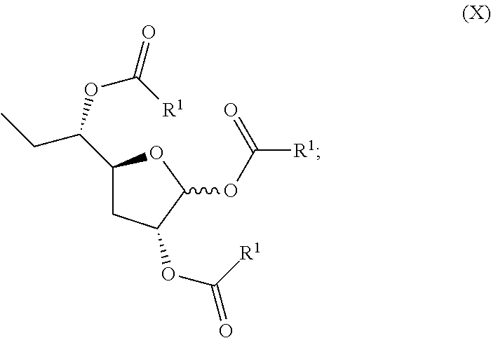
C1(C(OC(=O)[R1])CC)CC(OC(=O)[R1])C(OC([R1])=O)O1
